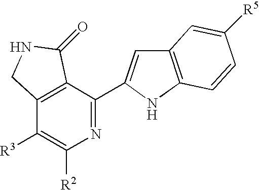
C12=C(C(C3=CC4=C(N3)C=CC([R5])=C4)=NC([R2])=C1[R3])C(=O)NC2
